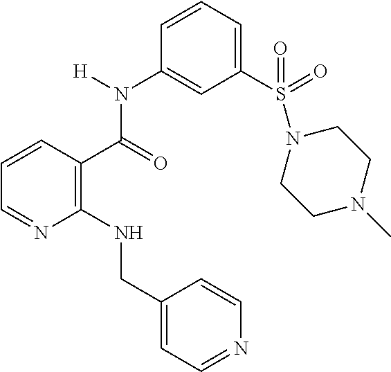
C(=O)(N(C1=CC(S(=O)(=O)N2CCN(C)CC2)=CC=C1)[H])C1=C(NCC2=CC=NC=C2)N=CC=C1
